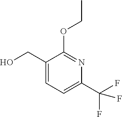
C1(C(F)(F)F)=CC=C(CO)C(OCC)=N1
